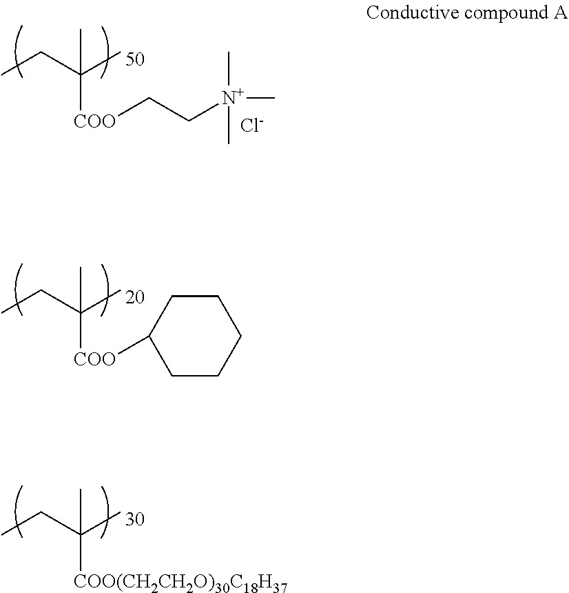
CCC(C)(C)[COO]CC[N+](C)(C)C.[Cl-].CCC(C)(C)[COO]C1CCCCC1.CCC(C)(C)[COO(CH2CH2O)30C18H37]
